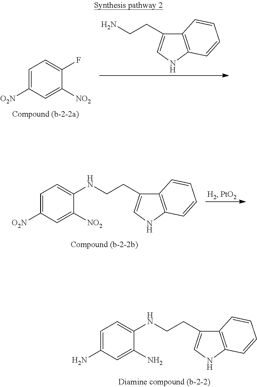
C1=C(N)C=C(N)C(NCCC2=CNC3=C2C=CC=C3)=C1.C1=C([O2N])C=C([NO2])C(F)=C1.C12=C(NC=C1CCN)C=CC=C2.C1=C([O2N])C=C([NO2])C(NCCC2=CNC3=C2C=CC=C3)=C1
